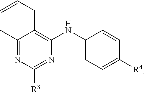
C1(NC2=C(CC=C)C(C)=NC([R3])=N2)=CC=C([R4])C=C1
